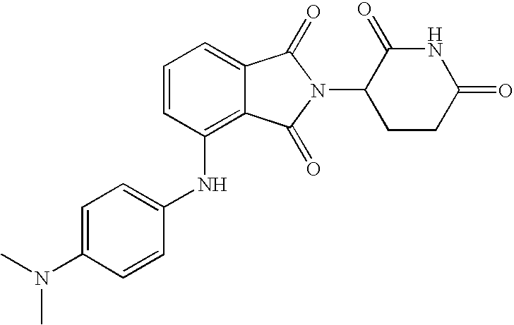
N(C1=C2C(=CC=C1)C(=O)N(C1CCC(=O)NC1=O)C2=O)C1=CC=C(N(C)C)C=C1
